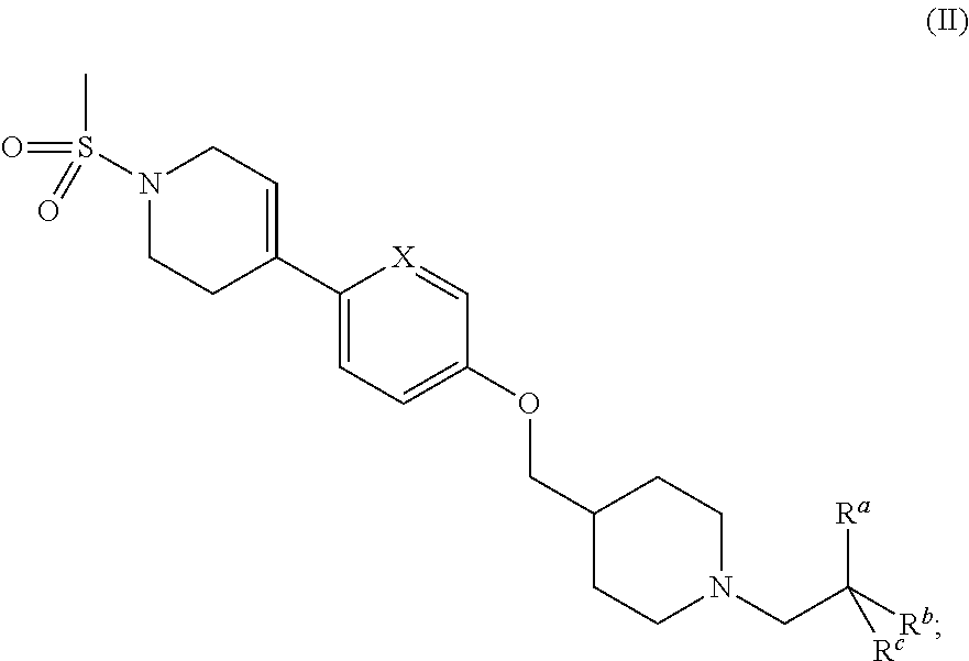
N1(S(C)(=O)=O)CCC(C2=CC=C(OCC3CCN(CC([Rb])([Ra])[Rc])CC3)C=[X]2)=CC1
